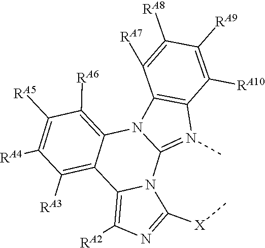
C1([RA6])=C2N3C(=N(C)C4=C3C([RA7])=C([RA8])C([RA9])=C4[RA10])N3C(=C([RA2])N=C3[X]C)C2=C([RA3])C([RA4])=C1[RA5]
